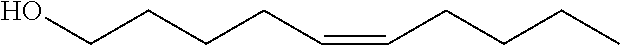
C(CCC=CCCCC)CO
